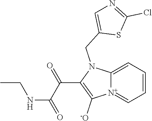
[N+]12=CC=CC=C1N(CC1=CN=C(Cl)S1)C(C(C(=O)NCC)=O)=C2[-O]
